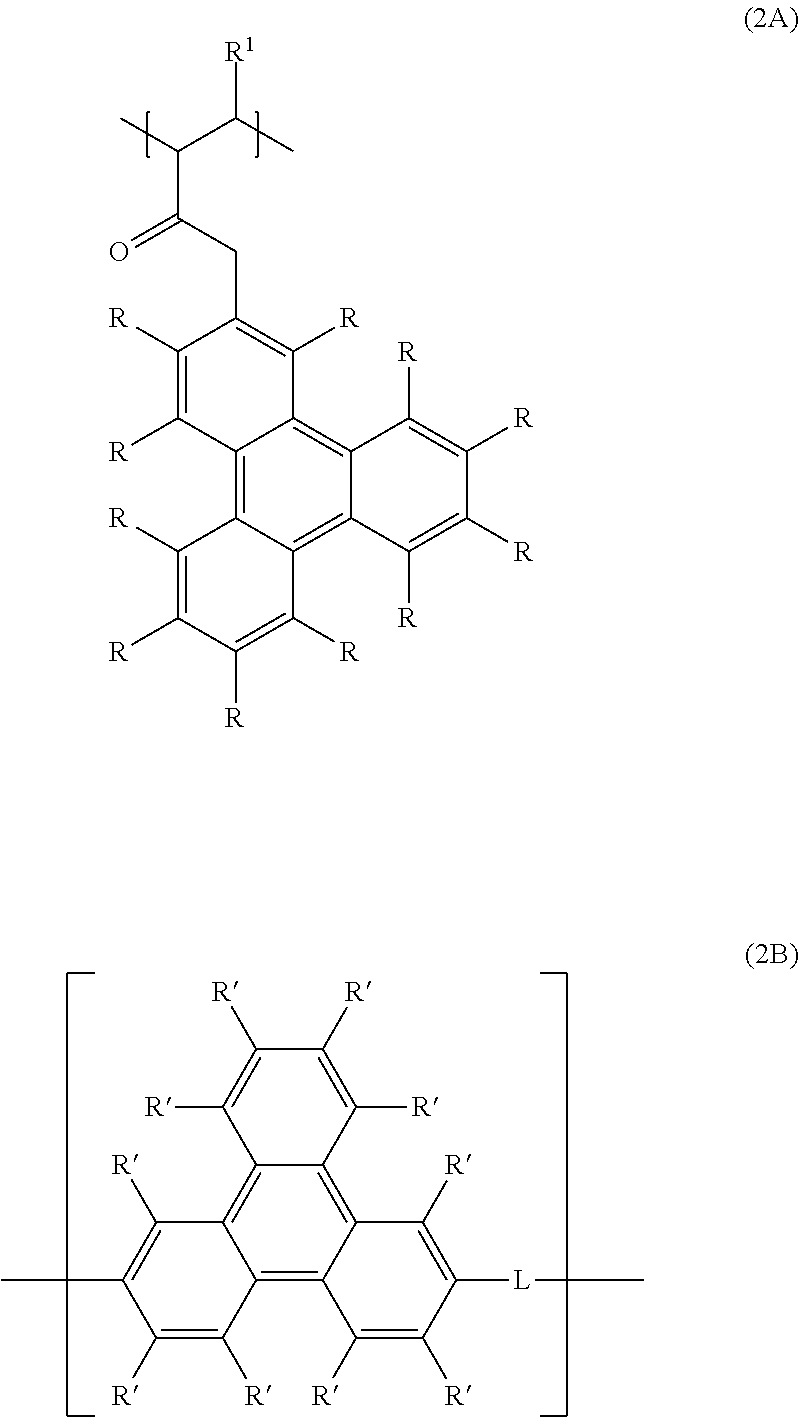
C12=C3C(=C4C(=C1C([R])=C(CC(C(C)C(C)[R1])=O)C([R])=C2[R])C([R])=C([R])C([R])=C4[R])C([R])=C([R])C([R])=C3[R].C12=C3C(=C4C(=C1C([R])=C([R])C([R])=C2[R])C([R])=C([L]C)C([R])=C4[R])C([R])=C([R])C(C)=C3[R]
